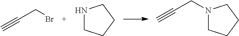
BrCC#C.N1CCCC1.N1(CC#C)CCCC1
